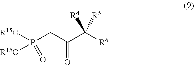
[R15O]P(CC(C([R6])([R5])[R4])=O)([R15O])=O
